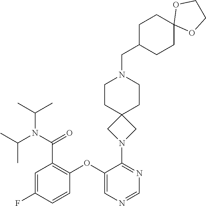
C1=C(F)C=CC(OC2=CN=CN=C2N2CC3(C2)CCN(CC2CCC4(CC2)OCCO4)CC3)=C1C(=O)N(C(C)C)C(C)C
